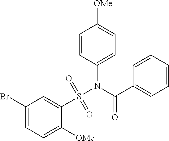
C1(Br)=CC=C([OMe])C(S(N(C(C2=CC=CC=C2)=O)C2=CC=C([OMe])C=C2)(=O)=O)=C1
